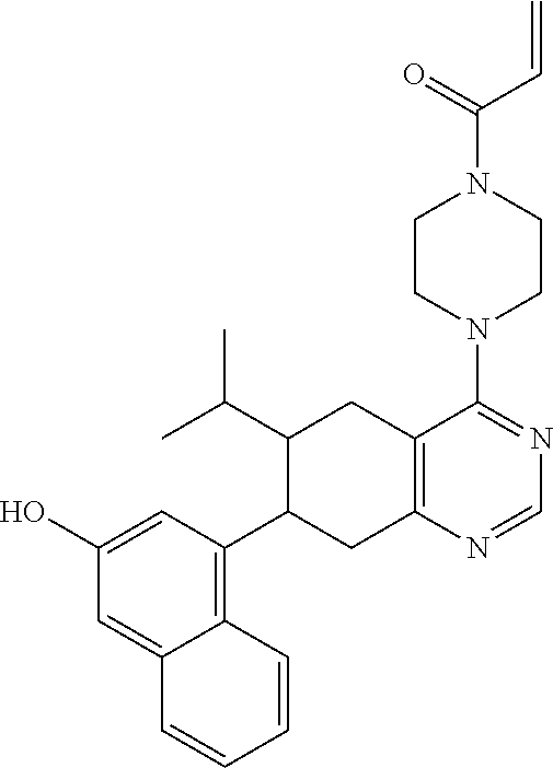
C1(O)=CC(C2CC3=C(CC2C(C)C)C(N2CCN(C(=O)C=C)CC2)=NC=N3)=C2C(=C1)C=CC=C2
